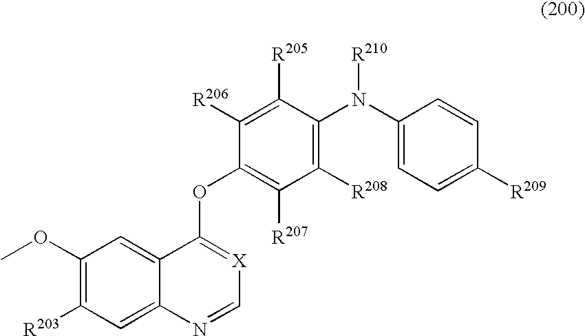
C1(OC)=C([R203])C=C2C(=C1)C(OC1=C([R207])C([R208])=C(N(C3=CC=C([R209])C=C3)[R210])C([R205])=C1[R206])=[X]C=N2
